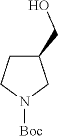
C1(CO)CCN([Boc])C1
